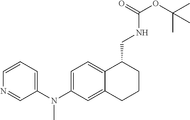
N1=CC(N(C2=CC=C3C(=C2)CCCC3CNC(OC(C)(C)C)=O)C)=CC=C1
